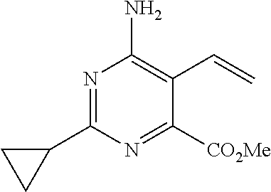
C1(C2=NC(N)=C(C=C)C([CO2Me])=N2)CC1
